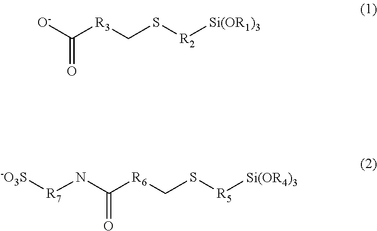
[O-]C([R3]CS[R2][Si(OR1)3])=O.N(C([R6]CS[R5][Si(OR4)3])=O)[R7][-O3S]
